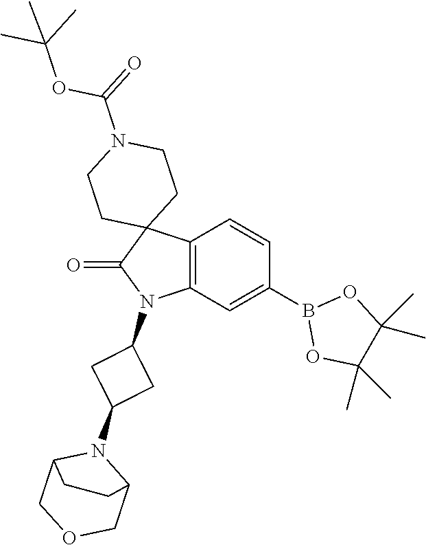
C12=C(C=C(B3OC(C)(C)C(C)(C)O3)C=C1)N(C1CC(N3C4COCC3CC4)C1)C(=O)C21CCN(C(OC(C)(C)C)=O)CC1
